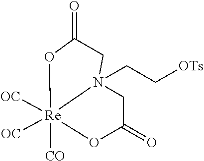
C1C(=O)O[Re]2([OC])([OC])([CO])N1(CC[OTs])CC(=O)O2
